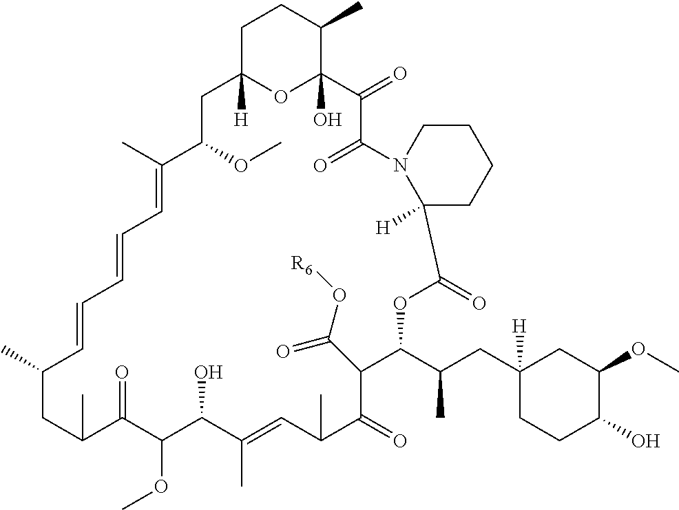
C1C2([H])OC(O)(C(C)C1)C(=O)C(=O)N1CCCCC1([H])C(=O)OC(C(CC1([H])CCC(O)C(OC)C1)C)C(C(O[R6])=O)C(=O)C(C)C=C(C)C(O)C(OC)C(=O)C(C)CC(C)C=CC=CC=C(C)C(OC)C2
